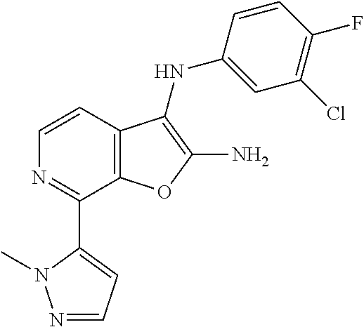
C1(C2=CC=NN2C)=NC=CC2=C1OC(N)=C2NC1=CC(Cl)=C(F)C=C1
